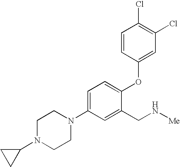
C1=C(N2CCN(C3CC3)CC2)C=C(CN[Me])C(OC2=CC(Cl)=C(Cl)C=C2)=C1
